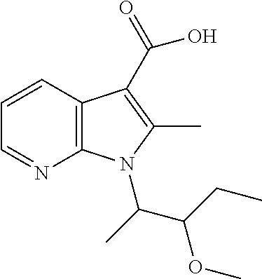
C12=C(C=CC=N1)C(C(=O)O)=C(C)N2C(C)C(CC)OC
